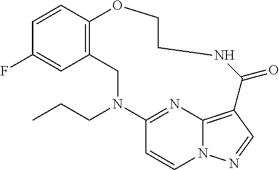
C1=CC2=C(C=C1F)CN(CCC)C1=NC3=C(C=NN3C=C1)C(=O)NCCO2
